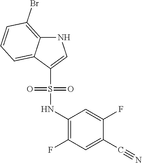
N1C2=C(Br)C=CC=C2C(S(=O)(=O)NC2=C(F)C=C(C#N)C(F)=C2)=C1
